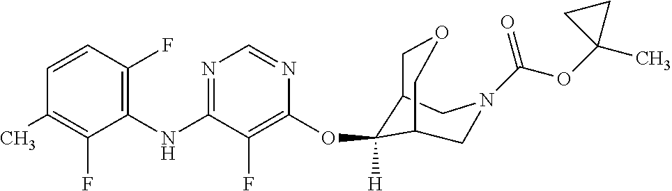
C1=CC(F)=C(NC2=NC=NC(OC3([H])C4COCC3CN(C(OC3(C)CC3)=O)C4)=C2F)C(F)=C1C
